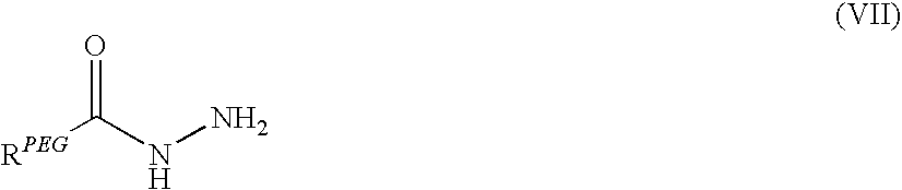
[RPEG]C(NN)=O
